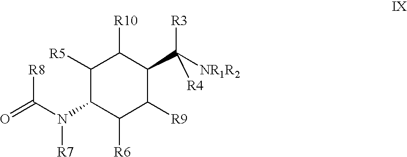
[R8]C(N([R7])C1C([R5])C([R10])C(C([NR1R2])([R3])[R4])C([R9])C1[R6])=O
